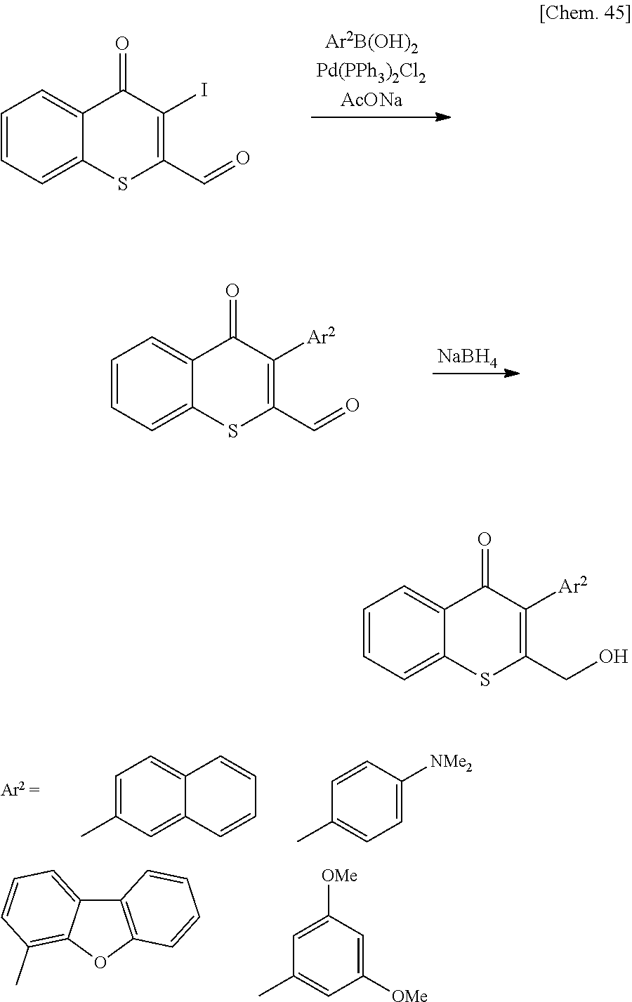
C1=CC=C2C(=C1)C(=O)C(I)=C(C=O)S2.[NaBH4].C1=CC=C2C(=C1)C(=O)C([Ar2])=C(C=O)S2.C1=C(C)C=C2C(=C1)C=CC=C2.C1=C([NMe2])C=CC(C)=C1.C12=C(OC3=C(C)C=CC=C13)C=CC=C2.C1([OMe])=CC([OMe])=CC(C)=C1.C1=CC=C2C(=C1)C(=O)C([Ar2])=C(CO)S2
